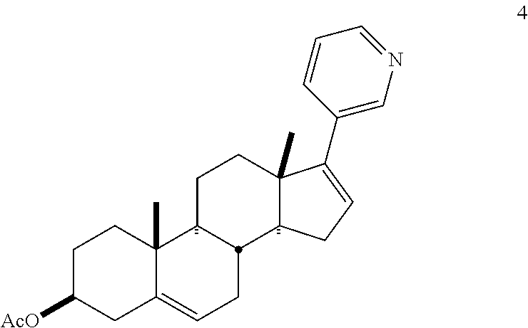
C1C([AcO])CC2=CCC3C(C2(C)C1)CCC1(C)C(C2=CN=CC=C2)=CCC13
